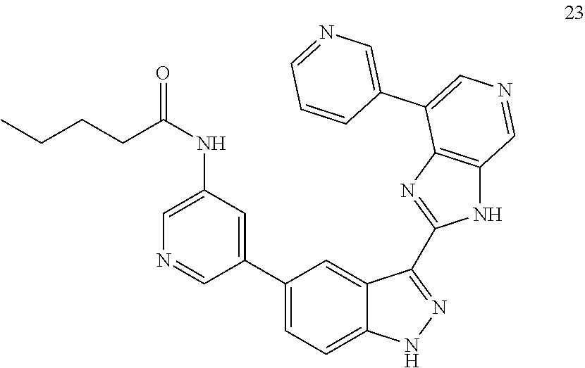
C1(C2=CC=C3C(=C2)C(C2=NC4=C(N2)C=NC=C4C2=CN=CC=C2)=NN3)=CC(NC(=O)CCCC)=CN=C1
